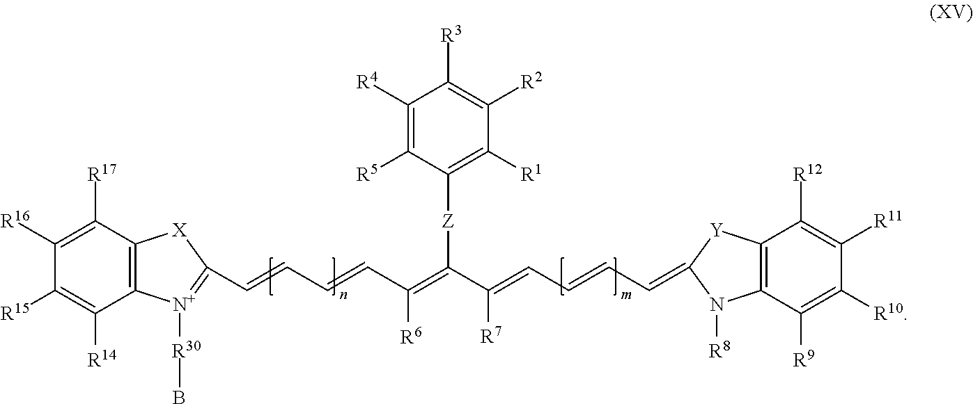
C1([R17])=C([R16])C([R15])=C([R14])C2=C1[X]C(C=CC=CC(=C(C(=CC=CC=C1N([R8])C3=C(C([R12])=C([R11])C([R10])=C3[R9])[Y]1)[R7])[Z]C1=C([R1])C([R2])=C([R3])C([R4])=C1[R5])[R6])=[N+]2[R30]B
